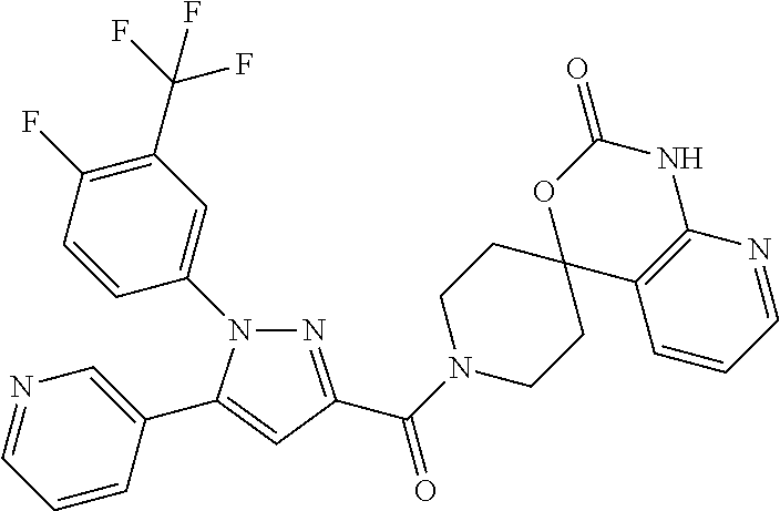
N1(C2=CC(C(F)(F)F)=C(F)C=C2)N=C(C(N2CCC3(CC2)C2=C(NC(=O)O3)N=CC=C2)=O)C=C1C1=CN=CC=C1
